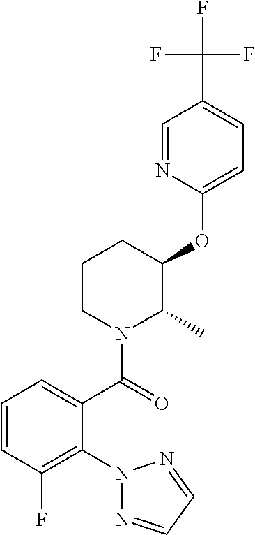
C1(OC2C(C)N(C(=O)C3=CC=CC(F)=C3N3N=CC=N3)CCC2)=CC=C(C(F)(F)F)C=N1
